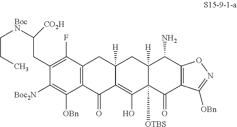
C1(CC([BocN]CCC)[CO2H])=C(F)C2=C(C([OBn])=C1[Boc2N])C(=O)C1=C(O)C3([OTBS])C([H])(CC1([H])C2)C(N)C1=C(C3=O)C([OBn])=NO1
